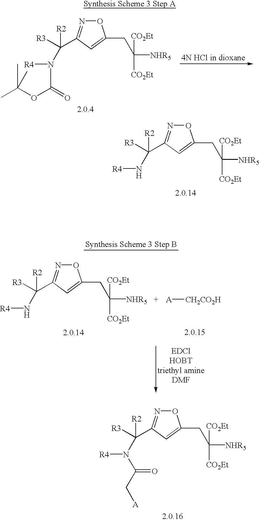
N1=C(C([R3])([R2])N([R4])C(=O)OC(C)(C)C)C=C(CC([NHR5])([CO2Et])[CO2Et])O1.N1=C(C([R3])([R2])N[R4])C=C(CC([NHR5])([CO2Et])[CO2Et])O1.N1=C(C([R3])([R2])N([R4])C(C[A])=O)C=C(CC([NHR5])([CO2Et])[CO2Et])O1.N1=C(C([R3])([R2])N[R4])C=C(CC([NHR5])([CO2Et])[CO2Et])O1.[A][CH2CO2H]
